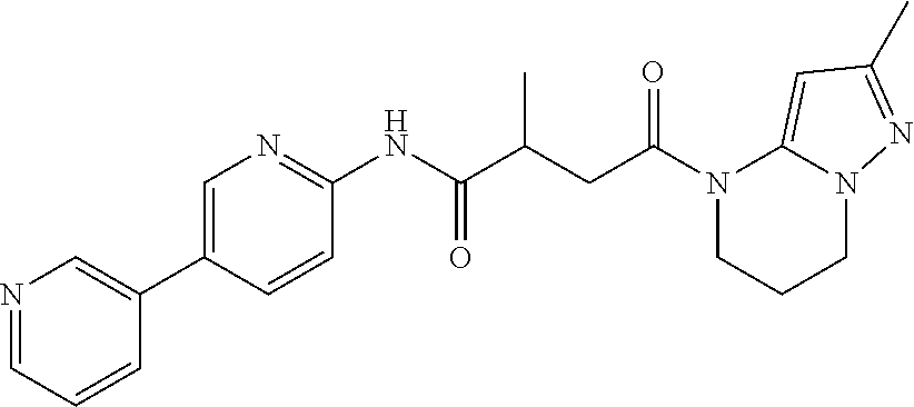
N1=CC=CC(C2=CN=C(NC(C(CC(N3CCCN4C3=CC(C)=N4)=O)C)=O)C=C2)=C1
